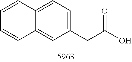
C12=CC=C(CC(O)=O)C=C1C=CC=C2
